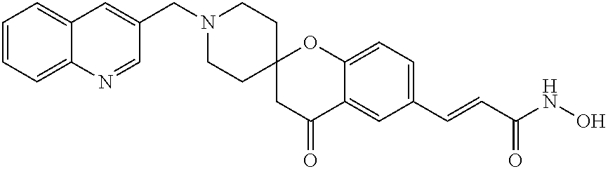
C(=CC(NO)=O)C1=CC=C2C(=C1)C(=O)CC1(CCN(CC3=CC4=CC=CC=C4N=C3)CC1)O2
